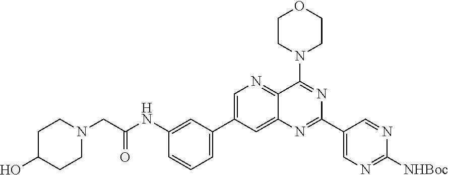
C1=C(C2=CC=CC(NC(=O)CN3CCC(O)CC3)=C2)C=C2C(=N1)C(N1CCOCC1)=NC(C1=CN=C([NHBoc])N=C1)=N2
